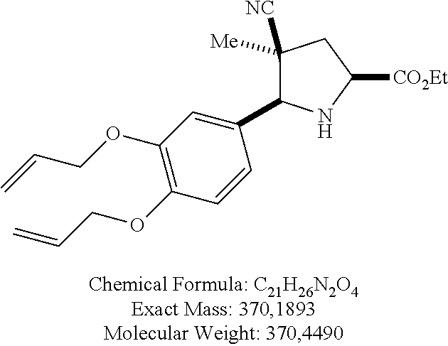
C1(OCC=C)=C(OCC=C)C=CC(C2C([NC])([Me])CC([CO2Et])N2)=C1
